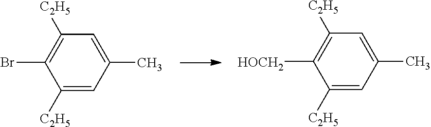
C1([C2H5])=C(Br)C([C2H5])=CC(C)=C1.C1([C2H5])=C([HOCH2])C([C2H5])=CC(C)=C1
